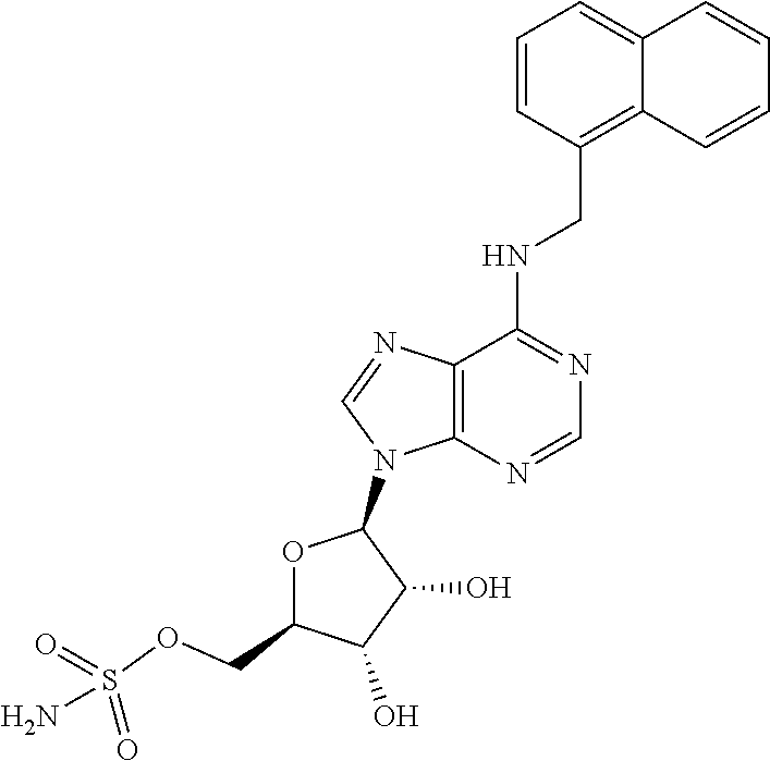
C1=CC(CNC2=NC=NC3=C2N=CN3C2OC(COS(N)(=O)=O)C(O)C2O)=C2C(=C1)C=CC=C2
